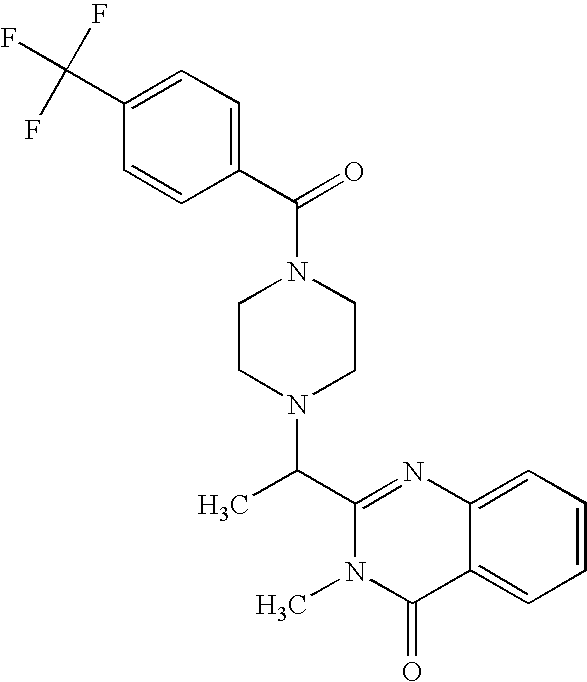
N1(C(C2=CC=C(C(F)(F)F)C=C2)=O)CCN(C(C2=NC3=CC=CC=C3C(=O)N2C)C)CC1
